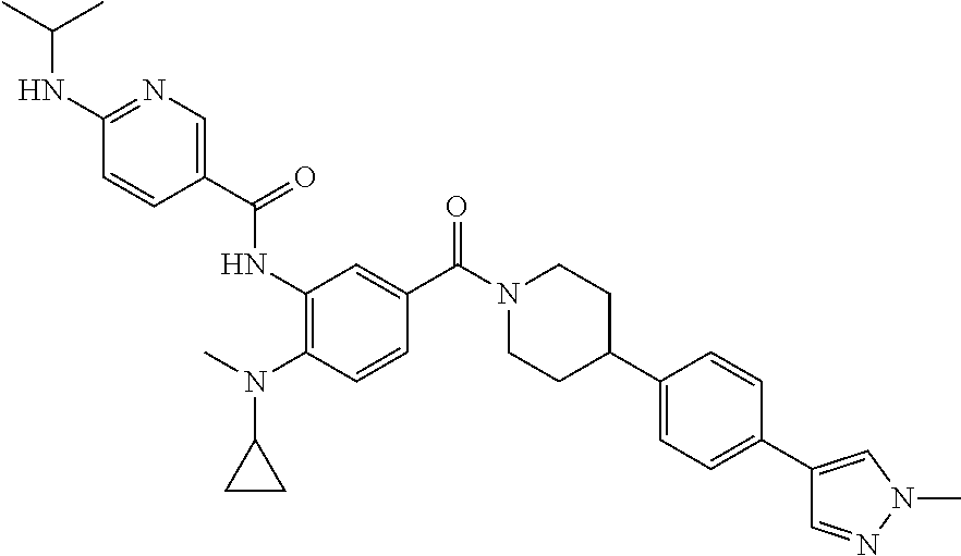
CC(C)NC1=NC=C(C(=O)NC2=C(N(C)C3CC3)C=CC(C(N3CCC(C4=CC=C(C5=CN(C)N=C5)C=C4)CC3)=O)=C2)C=C1
